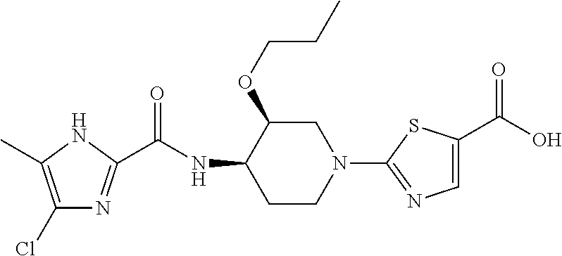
C1(Cl)=C(C)NC(C(NC2CCN(C3=NC=C(C(O)=O)S3)CC2OCCC)=O)=N1
